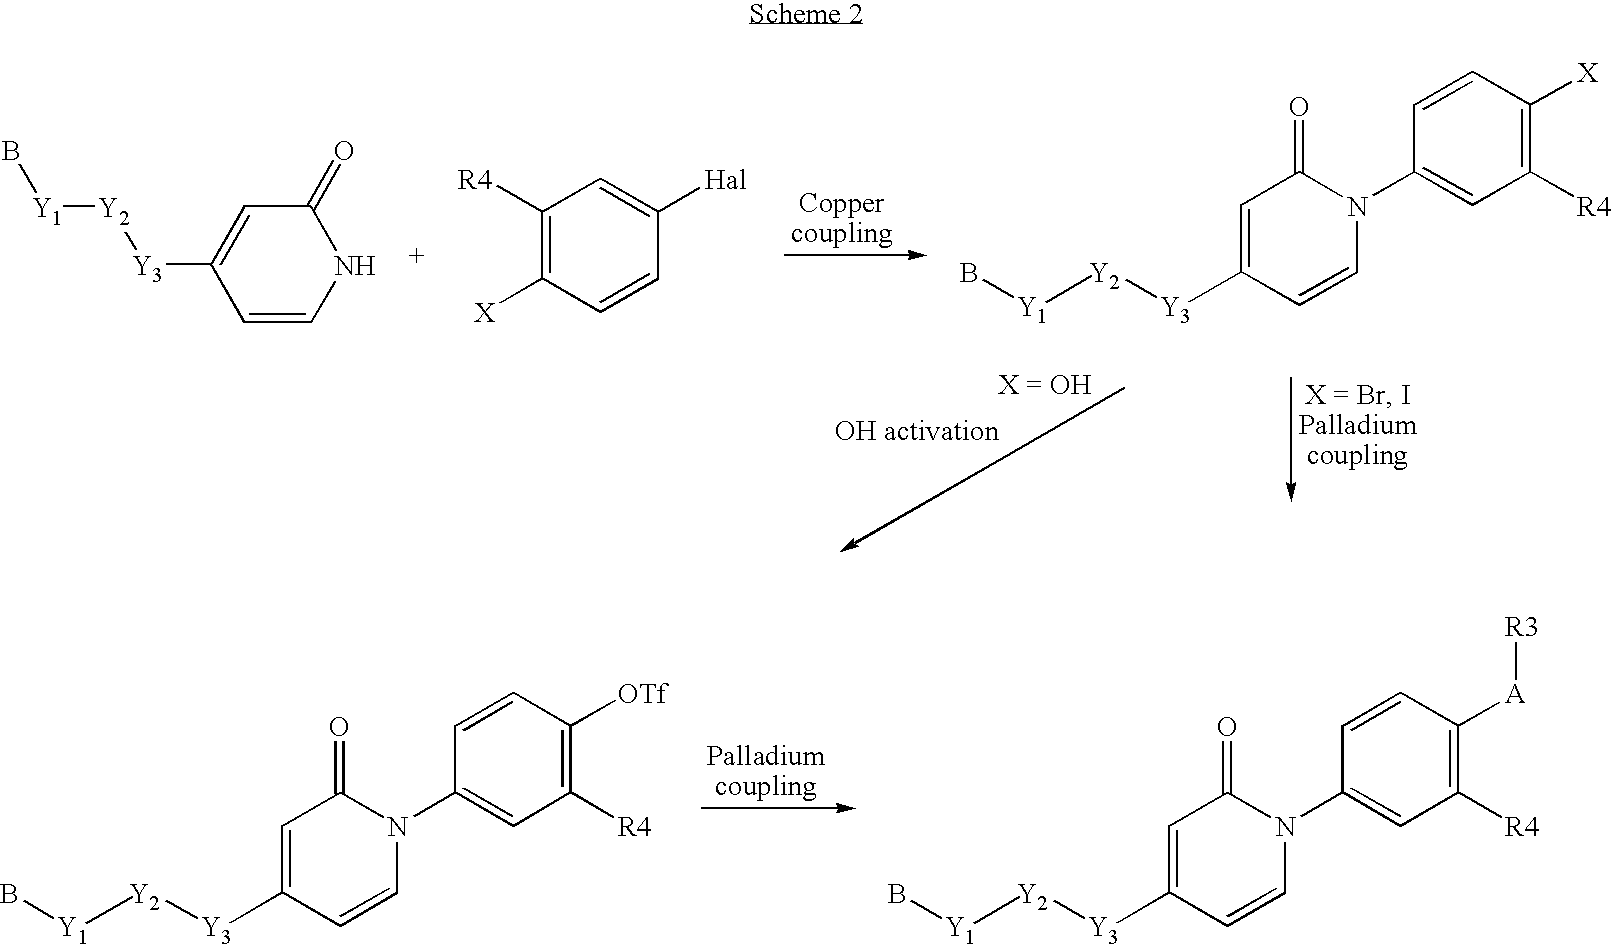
N1C(=O)C=C([Y3][Y2][Y1]B)C=C1.C1([R4])=C([X])C=CC([Hal])=C1.C1=CC([X])=C([R4])C=C1N1C(=O)C=C([Y3][Y2][Y1]B)C=C1.C1=CC([A][R3])=C([R4])C=C1N1C(=O)C=C([Y3][Y2][Y1]B)C=C1.C1=CC([OTf])=C([R4])C=C1N1C(=O)C=C([Y3][Y2][Y1]B)C=C1
